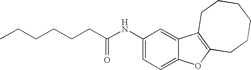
C1(NC(CCCCCC)=O)=CC=C2C(=C1)C1=C(O2)CCCCCC1
